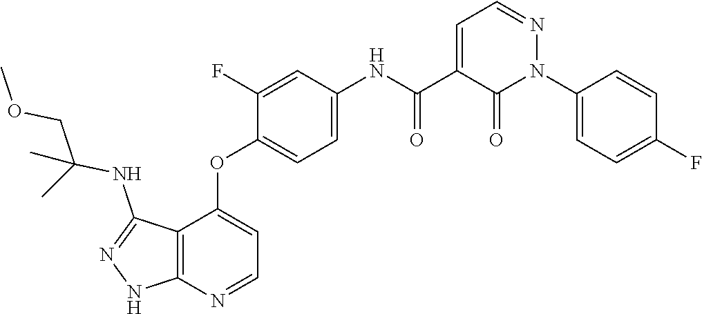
N1(C2=CC=C(F)C=C2)N=CC=C(C(=O)NC2=CC=C(OC3=CC=NC4=C3C(NC(COC)(C)C)=NN4)C(F)=C2)C1=O
